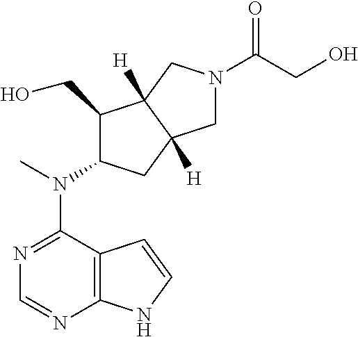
C12=C(N=CN=C1N(C)C1C(CO)C3([H])C([H])(C1)CN(C(=O)CO)C3)NC=C2
